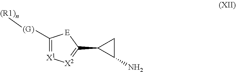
C1(C2=[X2][X1]=C([(G)][(R1)n])[E]2)C(N)C1
